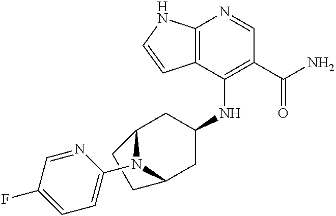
C12=C(C(NC3CC4N(C5=CC=C(F)C=N5)C(C3)CC4)=C(C(N)=O)C=N1)C=CN2
